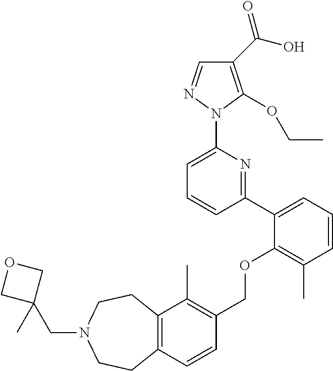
C1(C(O)=O)=C(OCC)N(C2=CC=CC(C3=CC=CC(C)=C3OCC3=C(C)C4=C(C=C3)CCN(CC3(C)COC3)CC4)=N2)N=C1
